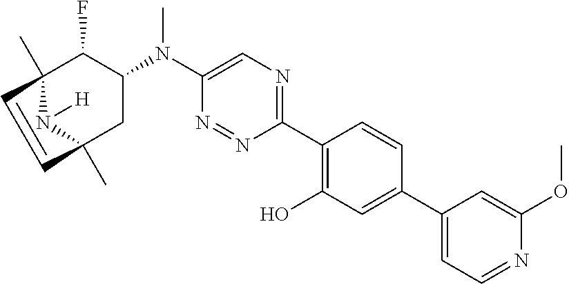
C1(C2=C(O)C=C(C3=CC=NC(OC)=C3)C=C2)=NC=C(N(C2C(F)C3(C)N([H])C(C)(C2)C=C3)C)N=N1
